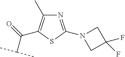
N1=C(N2CC(F)(F)C2)SC(C(=O)C(C)C)=C1C
